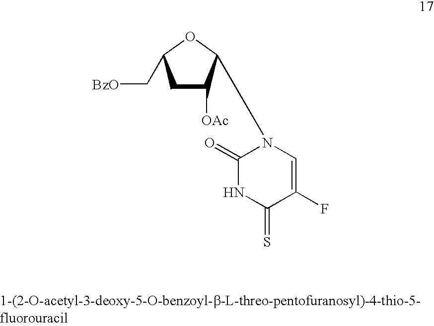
C1C([OAc])C(N2C(=O)NC(=S)C(F)=C2)OC1C[BzO]
